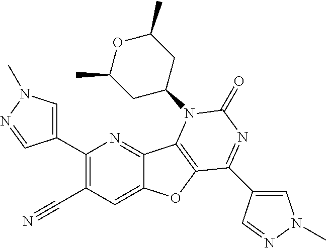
C1(C2=CN(C)N=C2)=C(C#N)C=C2C(=N1)C1=C(O2)C(C2=CN(C)N=C2)=NC(=O)N1C1CC(C)OC(C)C1
